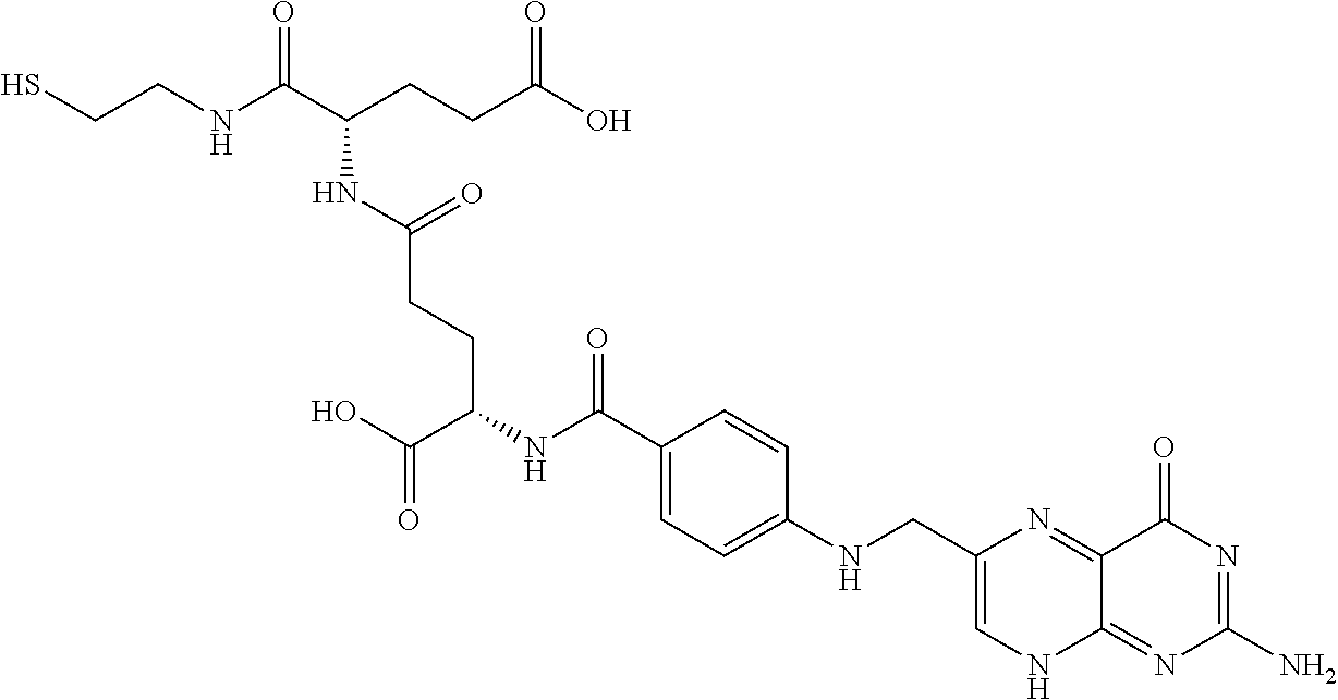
SCCNC(C(CCC(O)=O)NC(CCC(NC(C1=CC=C(NCC2=CNC3=NC(N)=NC(=O)C3=N2)C=C1)=O)C(O)=O)=O)=O
